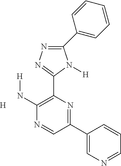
C1(C2=CC=CC=C2)=NN=C(C2=C(N[H])N=CC(C3=CN=CC=C3)=N2)N1[H].[H]
